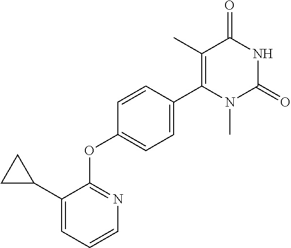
C1=CC=C(C2CC2)C(OC2=CC=C(C3=C(C)C(=O)NC(=O)N3C)C=C2)=N1
